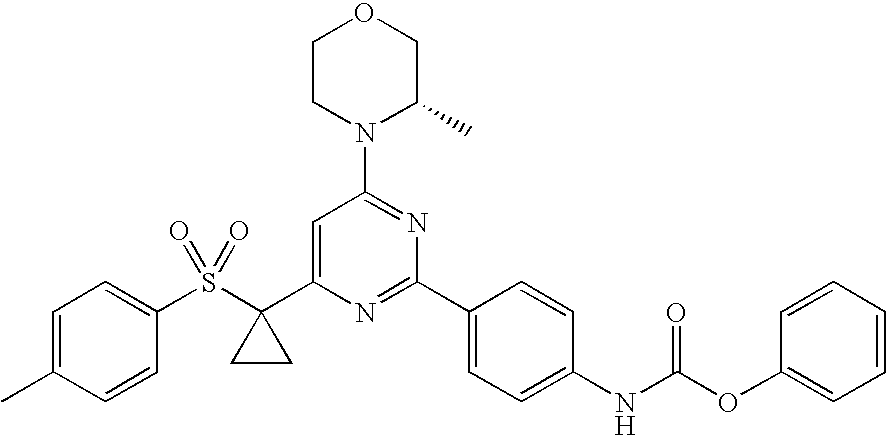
C1CN(C2=NC(C3=CC=C(NC(OC4=CC=CC=C4)=O)C=C3)=NC(C3(S(C4=CC=C(C)C=C4)(=O)=O)CC3)=C2)C(C)CO1
